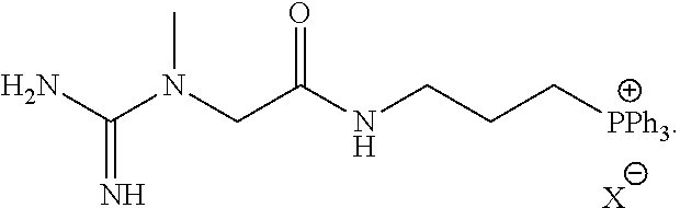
NC(N(CC(NCCC[PPh3])=O)C)=N.[X]
